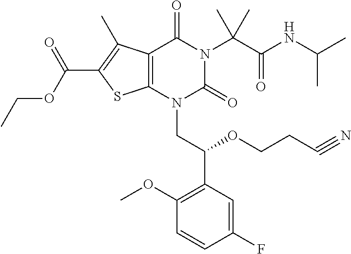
C1(F)=CC(C(OCCC#N)CN2C(=O)N(C(C(=O)NC(C)C)(C)C)C(=O)C3=C2SC(C(OCC)=O)=C3C)=C(OC)C=C1
